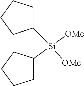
C1([Si](C2CCCC2)([OMe])[OMe])CCCC1
